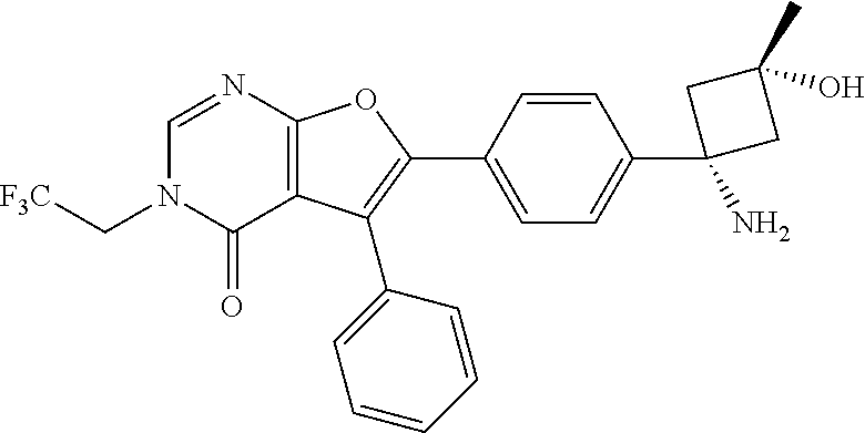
C1=NC2=C(C(=O)N1C[F3C])C(C1=CC=CC=C1)=C(C1=CC=C(C3(N)CC(C)(O)C3)C=C1)O2
